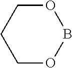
C1COBOC1
